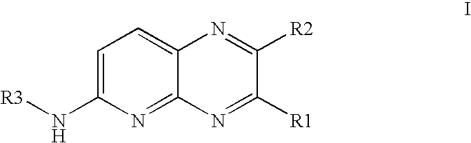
C1=C(N[R3])N=C2C(=C1)N=C([R2])C([R1])=N2
